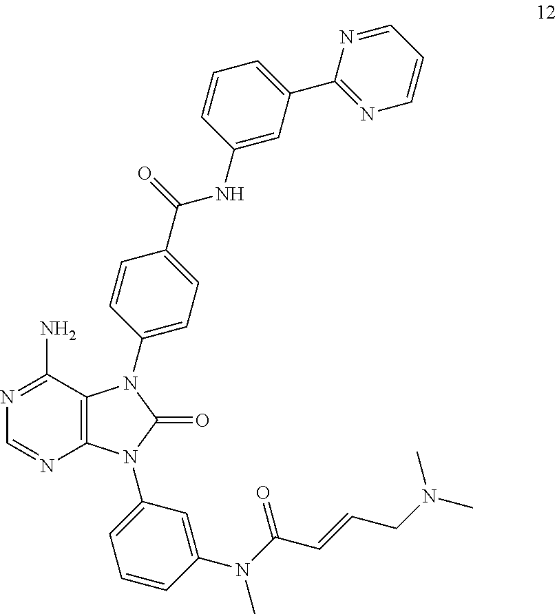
N1=C(N)C2=C(N=C1)N(C1=CC=CC(N(C(C=CCN(C)C)=O)C)=C1)C(=O)N2C1=CC=C(C(NC2=CC(C3=NC=CC=N3)=CC=C2)=O)C=C1
